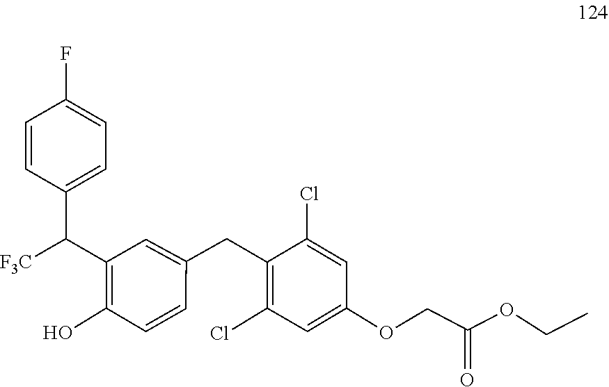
C(C(=O)OCC)OC1=CC(Cl)=C(CC2=CC(C(C3=CC=C(F)C=C3)[F3C])=C(O)C=C2)C(Cl)=C1
